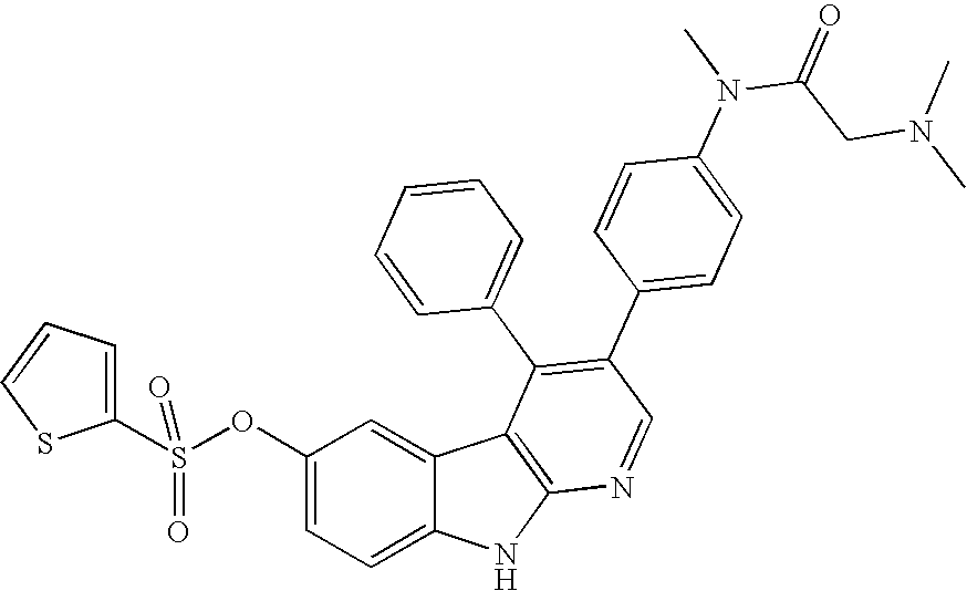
O(C1=CC=C2C(=C1)C1=C(N2)N=CC(C2=CC=C(N(C(CN(C)C)=O)C)C=C2)=C1C1=CC=CC=C1)S(C1=CC=CS1)(=O)=O
